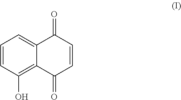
C1=CC(O)=C2C(=C1)C(=O)C=CC2=O
